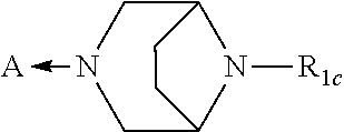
C1N(->[A])CC2N([R1c])C1CC2
